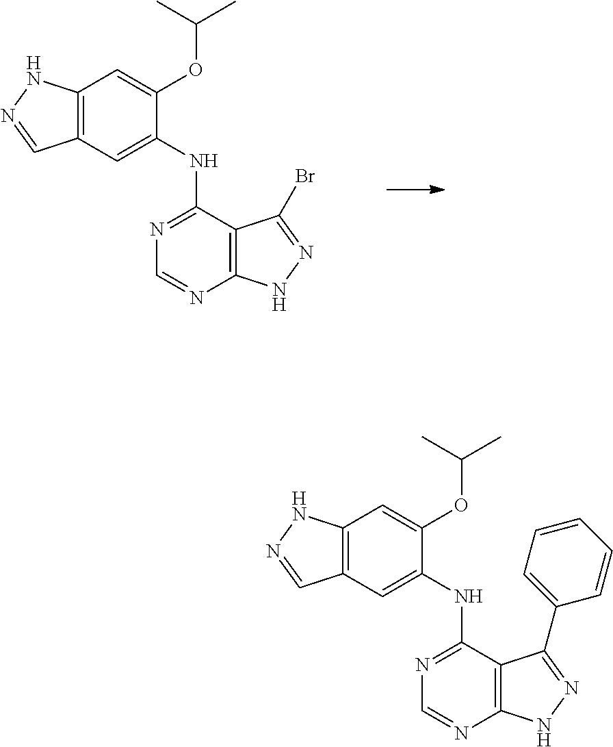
C1(NC2=NC=NC3=C2C(Br)=NN3)=CC2=C(C=C1OC(C)C)NN=C2.C1(NC2=NC=NC3=C2C(C2=CC=CC=C2)=NN3)=CC2=C(C=C1OC(C)C)NN=C2
